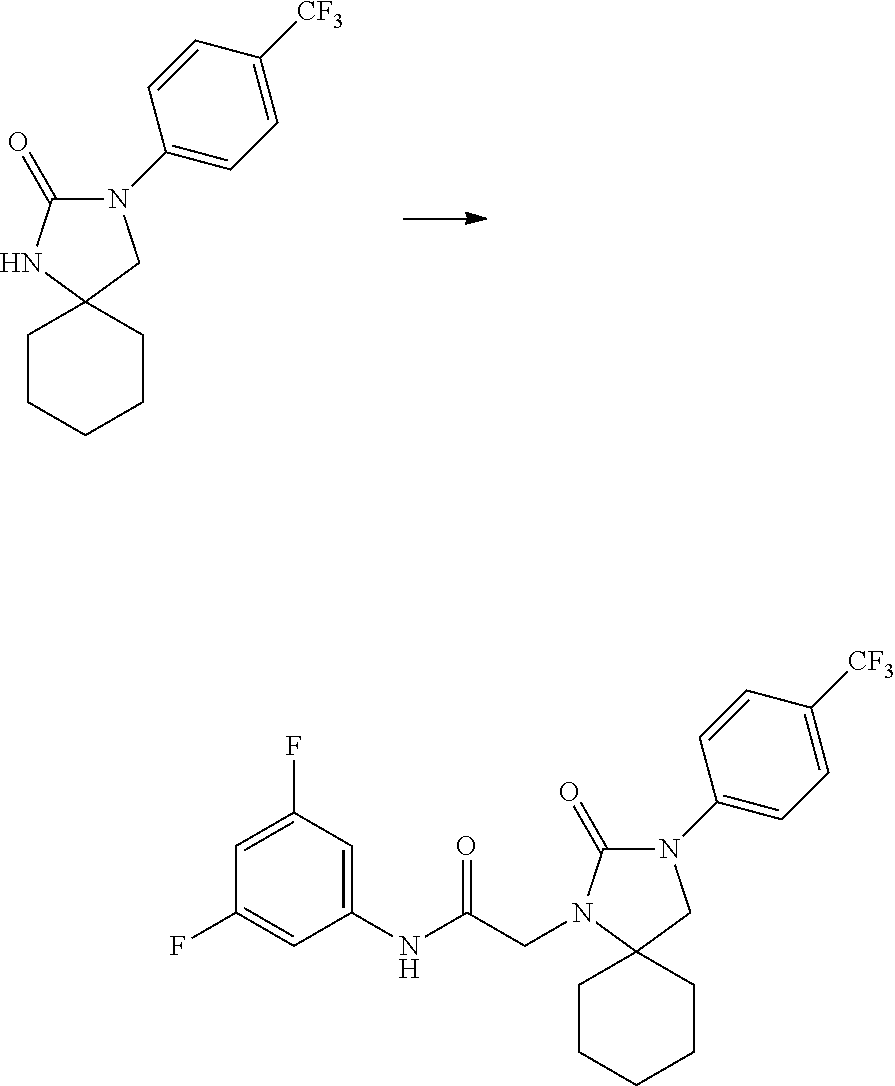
N1(C2=CC=C([CF3])C=C2)C(=O)NC2(C1)CCCCC2.N1(C2=CC=C([CF3])C=C2)C(=O)N(CC(NC2=CC(F)=CC(F)=C2)=O)C2(C1)CCCCC2
